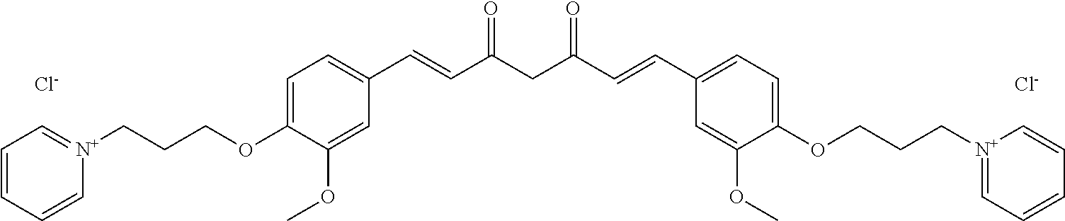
C1=CC=C[N+](CCCOC2=CC=C(C=CC(CC(C=CC3=CC=C(OCCC[N+]4=CC=CC=C4)C(OC)=C3)=O)=O)C=C2OC)=C1.[Cl-].[Cl-]
